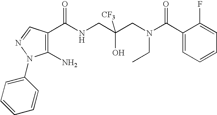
C1(C(NCC(CN(C(C2=CC=CC=C2F)=O)CC)(O)[CF3])=O)=C(N)N(C2=CC=CC=C2)N=C1
